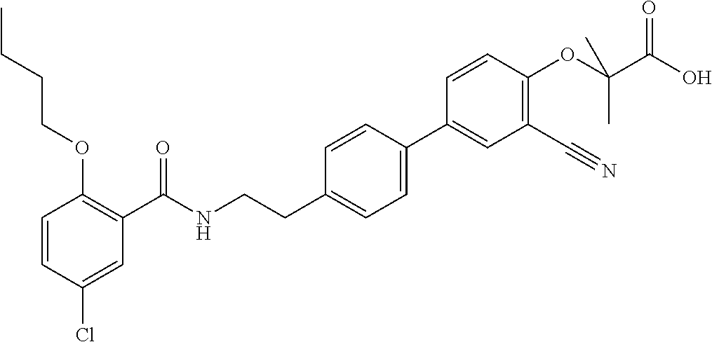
C1=CC(Cl)=CC(C(NCCC2=CC=C(C3=CC(C#N)=C(OC(C(O)=O)(C)C)C=C3)C=C2)=O)=C1OCCCC
